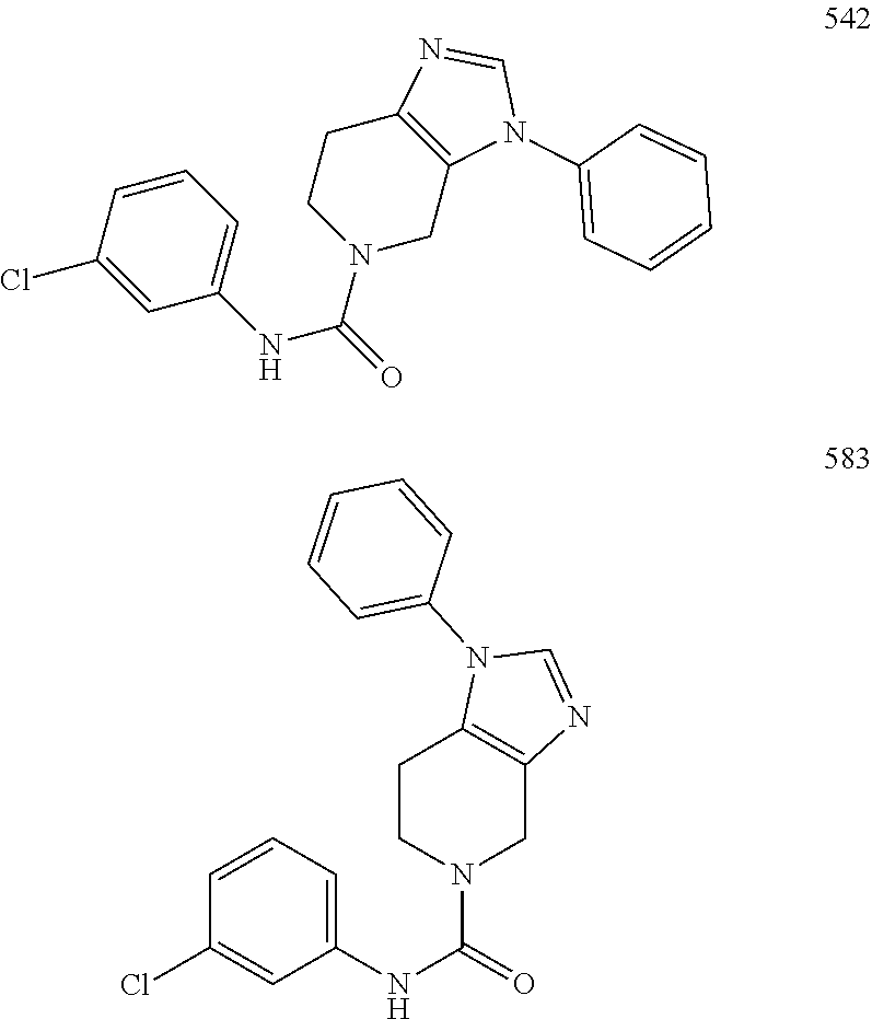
C1=CC(Cl)=CC(NC(=O)N2CC3=C(CC2)N=CN3C2=CC=CC=C2)=C1.C1CN(C(=O)NC2=CC=CC(Cl)=C2)CC2=C1N(C1=CC=CC=C1)C=N2
